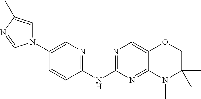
N1(C2=CN=C(NC3=NC=C4C(=N3)N(C)C(C)(C)CO4)C=C2)C=C(C)N=C1
